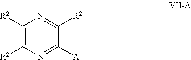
C1([R2])=C([R2])N=C([A])C([R2])=N1
